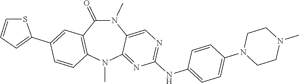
N1(C)C(=O)C2=C(N(C)C3=NC(NC4=CC=C(N5CCN(C)CC5)C=C4)=NC=C13)C=CC(C1=CC=CS1)=C2
